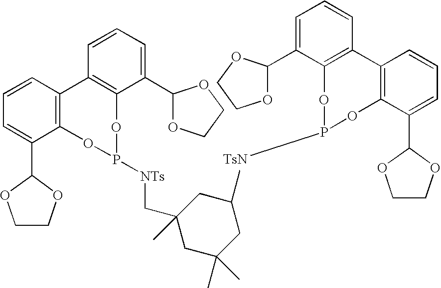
C1=CC=C(C2OCCO2)C2=C1C1=C(C(C3OCCO3)=CC=C1)OP([NTs]CC1(C)CC(C)(C)CC(C)C1)O2.P1([TsN])OC2=C(C=CC=C2C2OCCO2)C2=C(O1)C(C1OCCO1)=CC=C2
